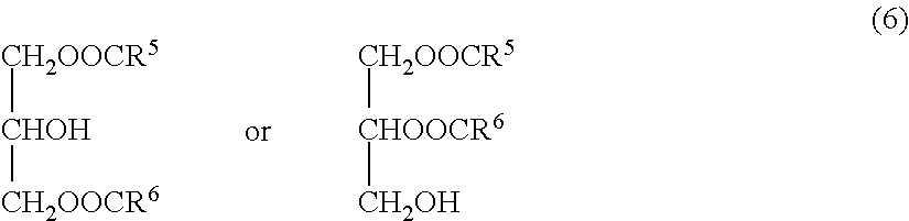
[CH2OOCR5][CHOH][CH2OOCR6].[CH2OOCR5][CHOOCR6][CH2OH]
